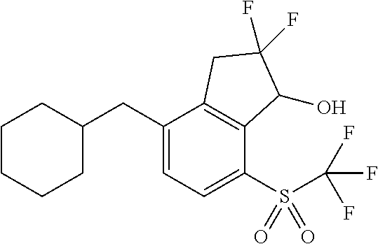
C1(CC2=CC=C(S(C(F)(F)F)(=O)=O)C3=C2CC(F)(F)C3O)CCCCC1
